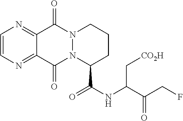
C1=CN=C2C(=N1)C(=O)N1N(C2=O)C(C(NC(C(CF)=O)C[CO2H])=O)CCC1
